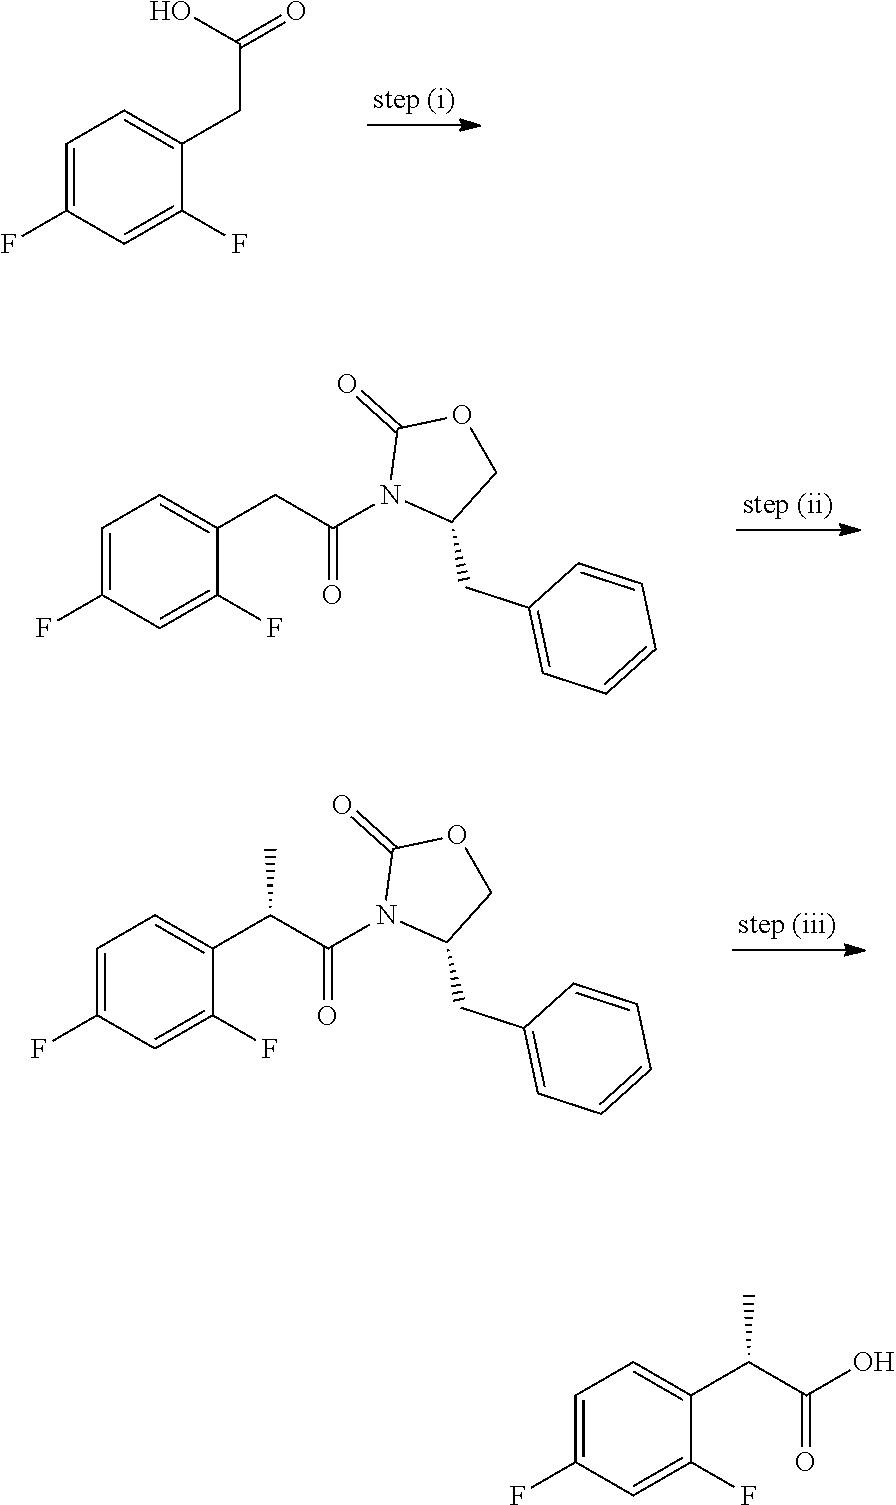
C1=C(F)C=C(F)C(CC(=O)O)=C1.C1=C(F)C=C(F)C(C(C(=O)O)C)=C1.C1=C(F)C=C(F)C(CC(=O)N2C(CC3=CC=CC=C3)COC2=O)=C1.C1=C(F)C=C(F)C(C(C(=O)N2C(CC3=CC=CC=C3)COC2=O)C)=C1
